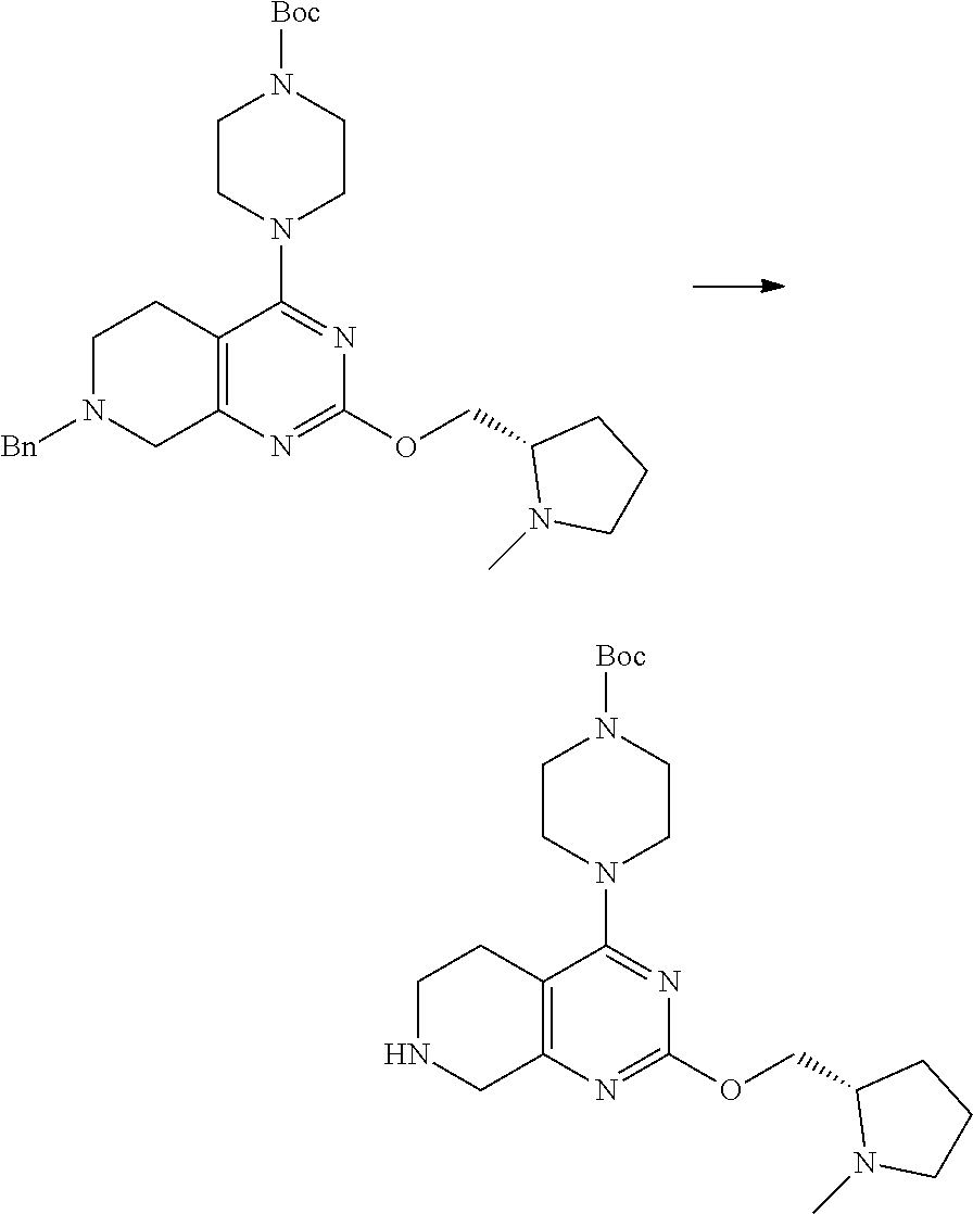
C12=C(N=C(OCC3N(C)CCC3)N=C1N1CCN([Boc])CC1)CNCC2.C12=C(N=C(OCC3N(C)CCC3)N=C1N1CCN([Boc])CC1)CN([Bn])CC2
